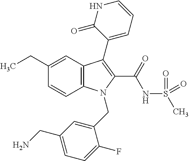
C1(CC)=CC2=C(C=C1)N(CC1=CC(CN)=CC=C1F)C(C(NS(C)(=O)=O)=O)=C2C1=CC=CNC1=O
